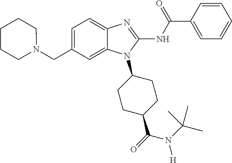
C1=C(CN2CCCCC2)C=C2C(=C1)N=C(NC(C1=CC=CC=C1)=O)N2C1CCC(C(=O)N(C(C)(C)C)[H])CC1
